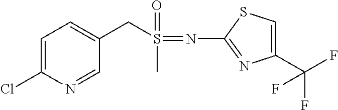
C1=C(Cl)N=CC(CS(C)(=O)=NC2=NC(C(F)(F)F)=CS2)=C1
